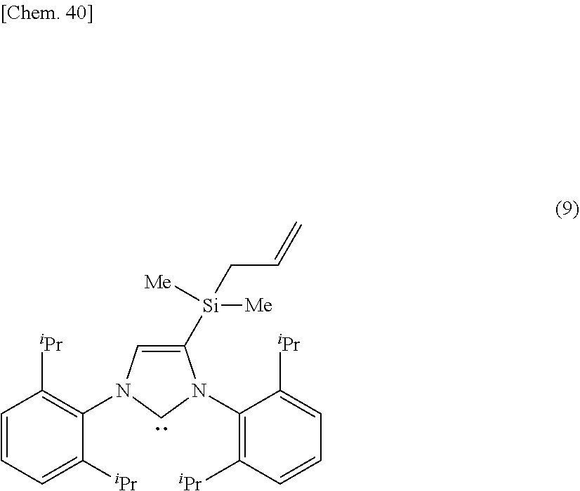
C1=C([Si]([Me])([Me])CC=C)N(C2=C([iPr])C=CC=C2[iPr])CN1C1=C([iPr])C=CC=C1[iPr]
